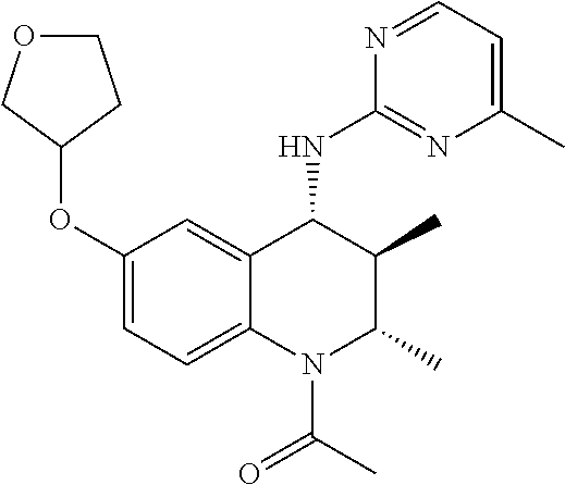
C1(OC2CCOC2)=CC=C2C(=C1)C(NC1=NC(C)=CC=N1)C(C)C(C)N2C(C)=O
